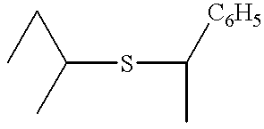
C(SC(C)[C6H5])(CC)C
